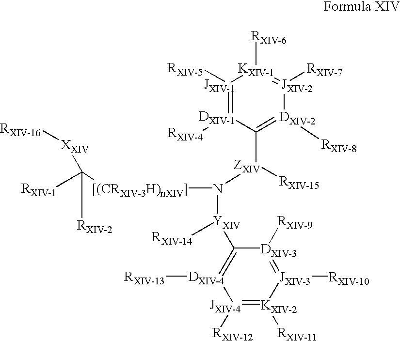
[JXIV-1]1([RXIV-5])=[DXIV-1]([RXIV-4])C([ZXIV]([RXIV-15])N([YXIV]([RXIV-14])C2=[DXIV-4]([RXIV-13])[JXIV-4]([RXIV-12])=[KXIV-2]([RXIV-11])[JXIV-3]([RXIV-10])=[DXIV-3]2[RXIV-9])[[(CRXIV-3H)nXIV]]C([RXIV-1])([RXIV-2])[XXIV][RXIV-16])=[DXIV-2]([RXIV-8])[JXIV-2]([RXIV-7])=[KXIV-1]1[RXIV-6]
